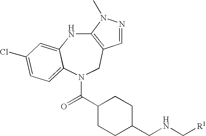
N1C2=CC(Cl)=CC=C2N(C(C2CCC(CNC[R1])CC2)=O)CC2=C1N(C)N=C2
